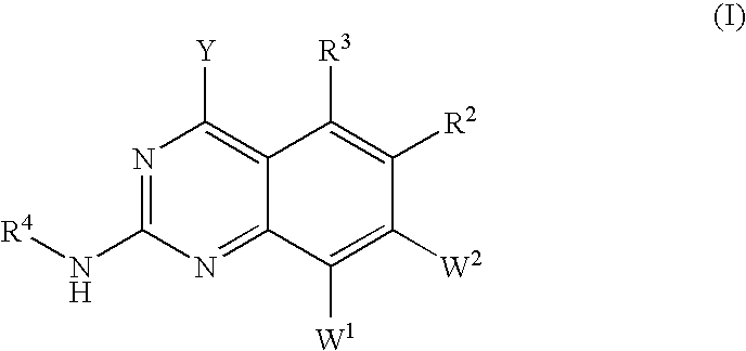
N1=C(N[R4])N=C2C(=C1[Y])C([R3])=C([R2])C([W2])=C2[W1]
